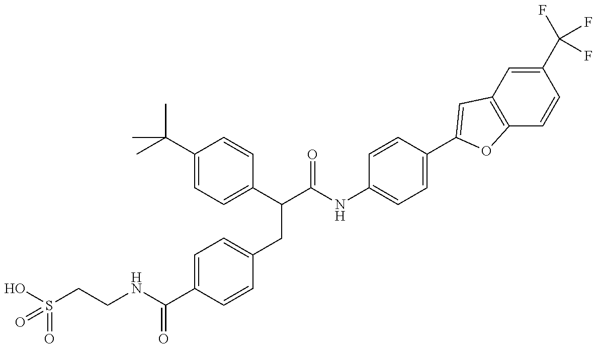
OS(CCNC(C1=CC=C(CC(C(NC2=CC=C(C3=CC4=C(C=CC(C(F)(F)F)=C4)O3)C=C2)=O)C2=CC=C(C(C)(C)C)C=C2)C=C1)=O)(=O)=O
